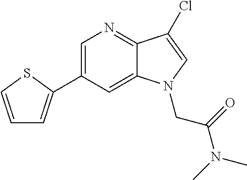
C1=C(C2=CC=CS2)C=C2C(=N1)C(Cl)=CN2CC(N(C)C)=O
